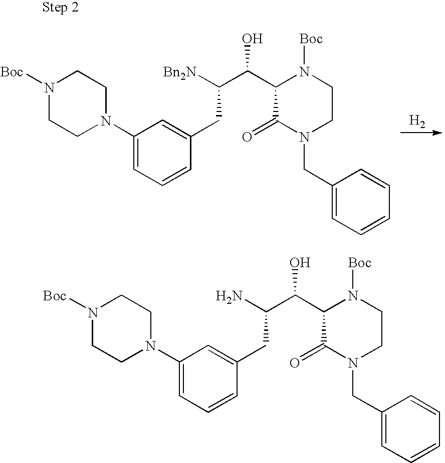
C1=C(CC(C(C2C(=O)N(CC3=CC=CC=C3)CCN2[Boc])O)N)C=CC=C1N1CCN([Boc])CC1.C1=C(CC(C(C2C(=O)N(CC3=CC=CC=C3)CCN2[Boc])O)[Bn2N])C=CC=C1N1CCN([Boc])CC1.[H2]
